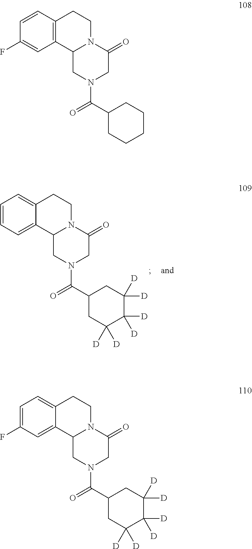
C12=CC=CC=C1CCN1C2CN(C(C2CC([D])([D])C([D])([D])C([D])([D])C2)=O)CC1=O.C12=C(C=CC(F)=C1)CCN1C2CN(C(C2CCCCC2)=O)CC1=O.C12=CC(F)=CC=C1CCN1C2CN(C(C2CC([D])([D])C([D])([D])C([D])([D])C2)=O)CC1=O
